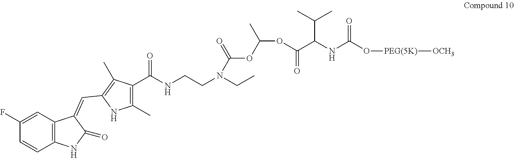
C12=C(C=C(F)C=C1)C(=CC1=C(C)C(C(NCCN(CC)C(=O)OC(OC(C(C(C)C)NC(O[PEG(5K)][OCH3])=O)=O)C)=O)=C(C)N1)C(=O)N2
